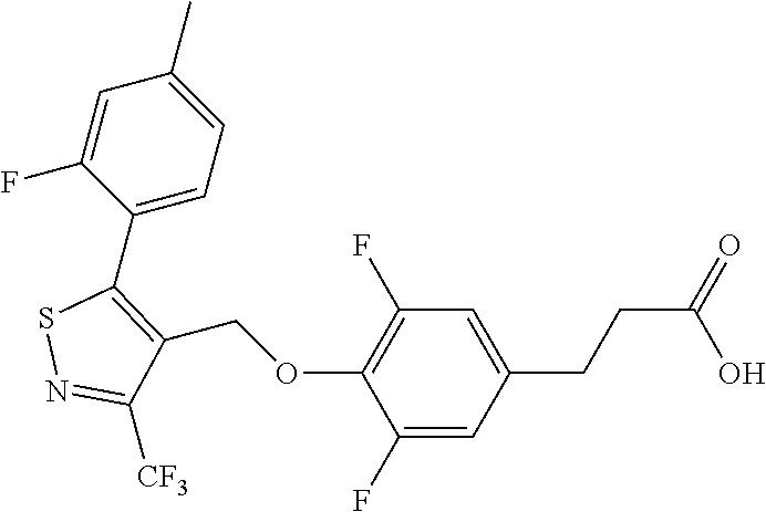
C1(C2=C(COC3=C(F)C=C(CCC(=O)O)C=C3F)C([CF3])=NS2)=CC=C(C)C=C1F
